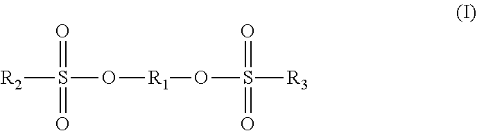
[R2]S(O[R1]OS([R3])(=O)=O)(=O)=O
